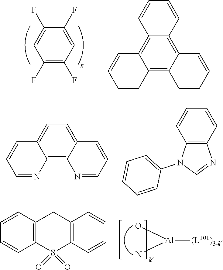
C1(F)=C(F)C(C)=C(F)C(F)=C1C.C12=C3C(=C4C(=C1C=CC=C2)C=CC=C4)C=CC=C3.C12=C3C(=CC=C1C=CC=N2)C=CC=N3.C12=C(C=CC=C1)N=CN2C1=CC=CC=C1.O[Al](N)[(L101)3-k].C12=C(C=CC=C1)S(=O)(=O)C1=C(C2)C=CC=C1
